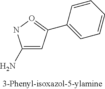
C1(N)=CC(C2=CC=CC=C2)=ON1
